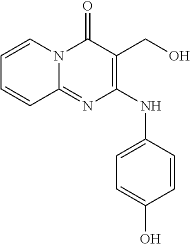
C1=CN2C(=NC(NC3=CC=C(O)C=C3)=C(CO)C2=O)C=C1
